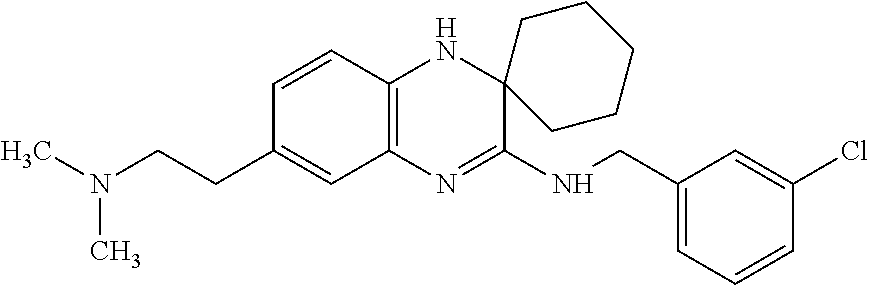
C1=CC2=C(C=C1CCN(C)C)N=C(NCC1=CC=CC(Cl)=C1)C1(N2)CCCCC1
